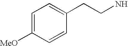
C1=C([MeO])C=CC(CCN)=C1
